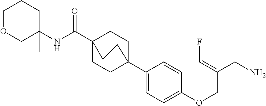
N(C(C12CCC(C3=CC=C(OCC(CN)=CF)C=C3)(CC1)CC2)=O)C1(C)CCCOC1
